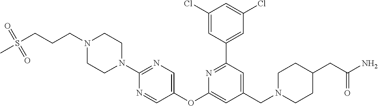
C1(Cl)=CC(C2=NC(OC3=CN=C(N4CCN(CCCS(=O)(=O)C)CC4)N=C3)=CC(CN3CCC(CC(N)=O)CC3)=C2)=CC(Cl)=C1
